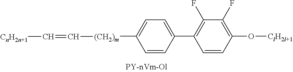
C1([(CH2)m]C=C[CnH2n+1])=CC=C(C2=C(F)C(F)=C(O[ClH2l+1])C=C2)C=C1
